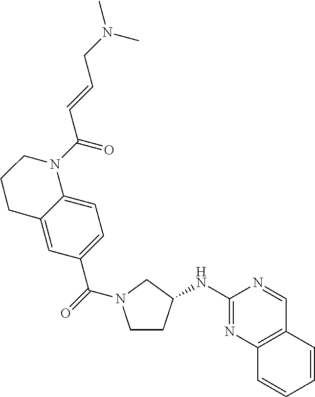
C1CC(NC2=NC3=C(C=N2)C=CC=C3)CN1C(C1=CC=C2C(=C1)CCCN2C(C=CCN(C)C)=O)=O
